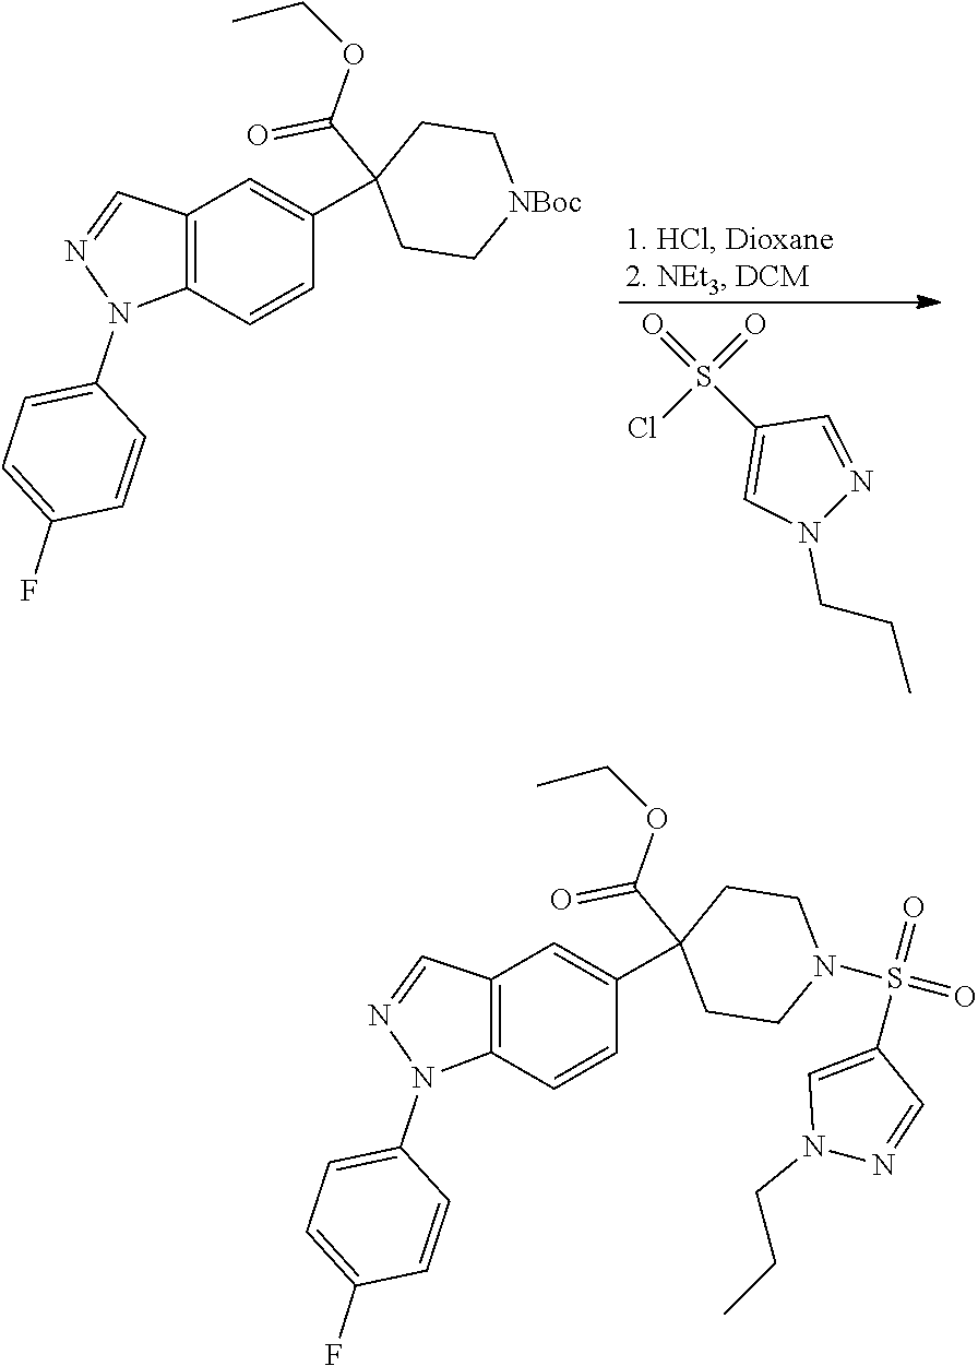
C1=C(F)C=CC(N2C3=C(C=N2)C=C(C2(C(OCC)=O)CC[NBoc]CC2)C=C3)=C1.O=S(=O)(Cl)C1=CN(CCC)N=C1.C1=C(F)C=CC(N2C3=C(C=N2)C=C(C2(C(OCC)=O)CCN(S(=O)(C4=CN(CCC)N=C4)=O)CC2)C=C3)=C1
